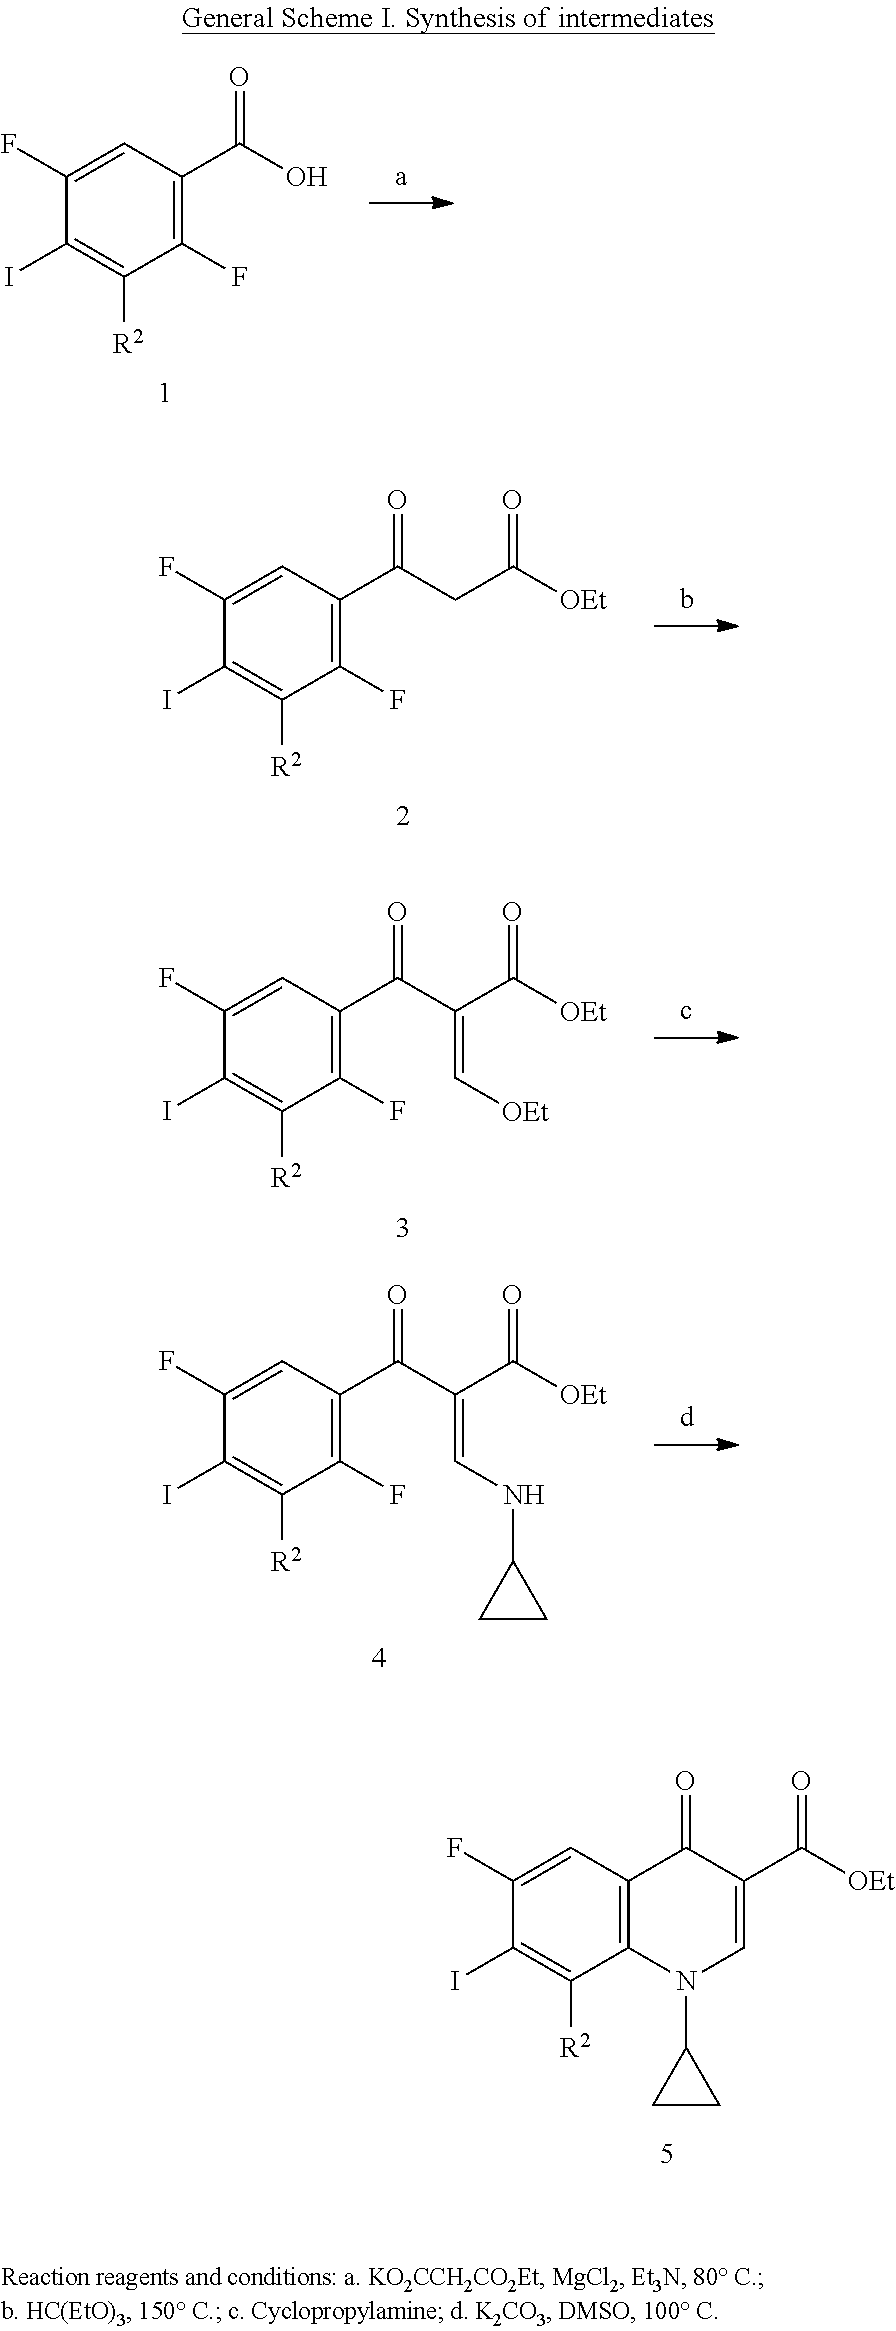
C1=C(F)C(I)=C([R2])C(F)=C1C(O)=O.C1=C(F)C(I)=C([R2])C(F)=C1C(=O)CC([OEt])=O.C1=C(F)C(I)=C([R2])C(F)=C1C(=O)C(C([OEt])=O)=C[OEt].C1=C(F)C(I)=C([R2])C(F)=C1C(=O)C(C([OEt])=O)=CNC1CC1.C1=C(F)C(I)=C([R2])C2=C1C(=O)C(C([OEt])=O)=CN2C1CC1
